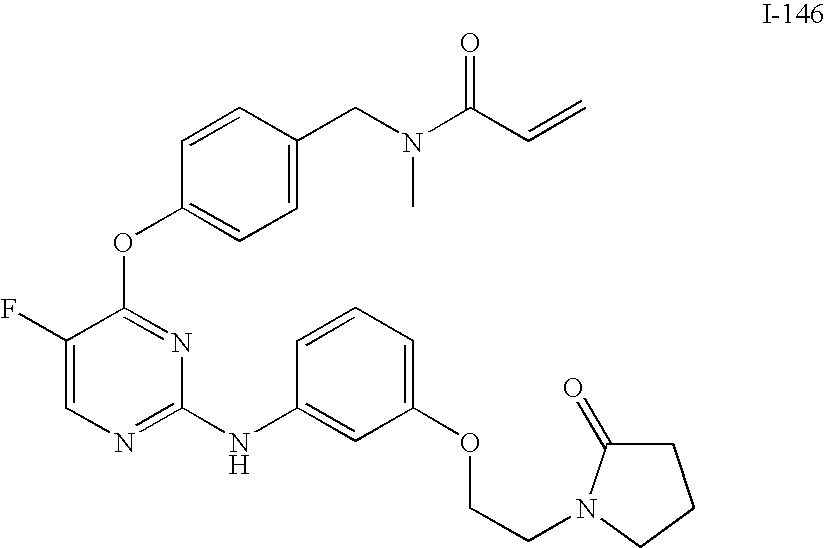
C1=C(CN(C)C(C=C)=O)C=CC(OC2=NC(NC3=CC(OCCN4C(=O)CCC4)=CC=C3)=NC=C2F)=C1
